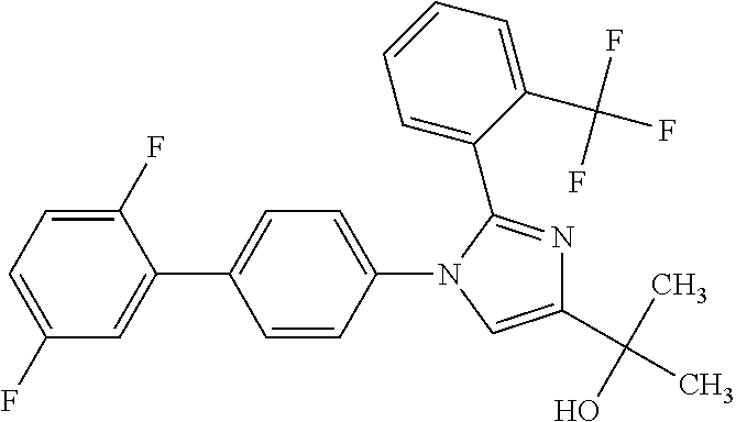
C1=C(F)C(C2=CC=C(N3C(C4=CC=CC=C4C(F)(F)F)=NC(C(C)(O)C)=C3)C=C2)=CC(F)=C1
